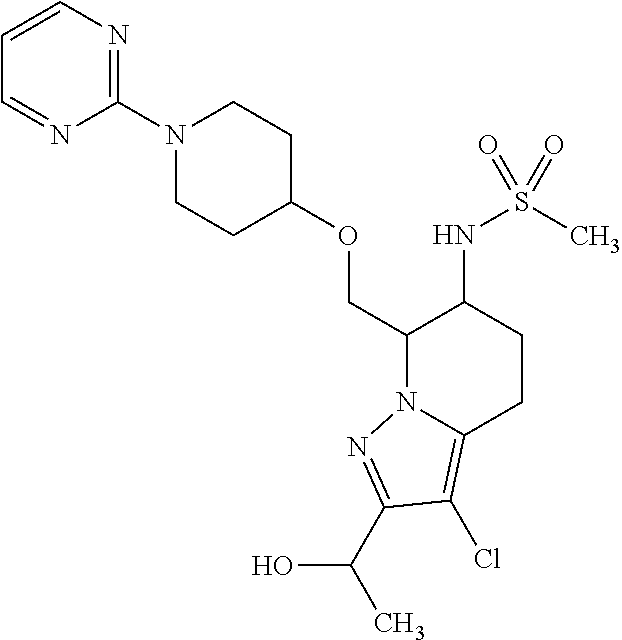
C(C1N2C(=C(Cl)C(C(C)O)=N2)CCC1NS(C)(=O)=O)OC1CCN(C2=NC=CC=N2)CC1
